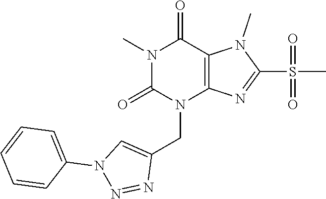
N1(C)C(=O)N(CC2=CN(C3=CC=CC=C3)N=N2)C2=C(C1=O)N(C)C(S(=O)(C)=O)=N2
